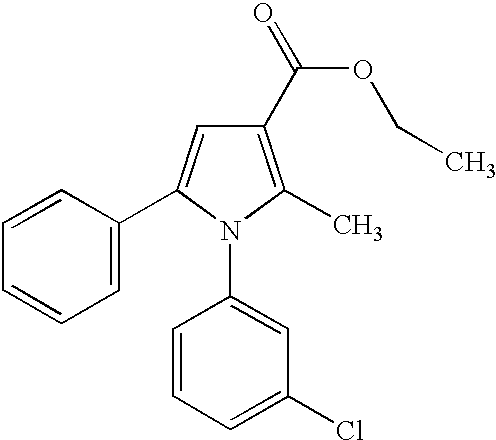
C1=C(C2=CC(C(OCC)=O)=C(C)N2C2=CC(Cl)=CC=C2)C=CC=C1
